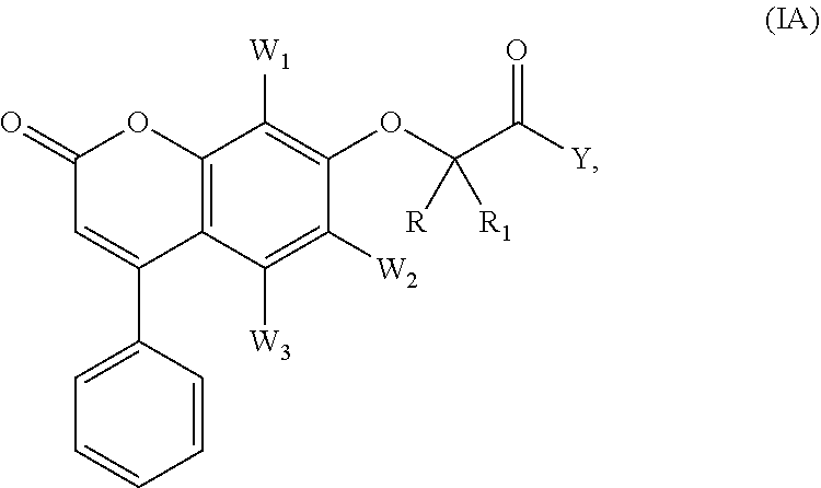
C12=C(C([W3])=C([W2])C(OC(C([Y])=O)([R])[R1])=C1[W1])C(C1=CC=CC=C1)=CC(=O)O2
